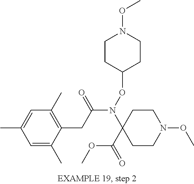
N(C(CC1=C(C)C=C(C)C=C1C)=O)(C1(C(OC)=O)CCN(OC)CC1)OC1CCN(OC)CC1
